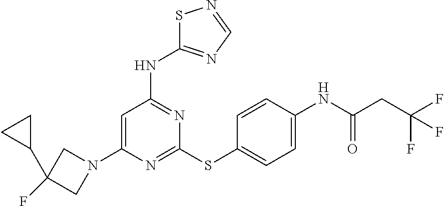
C1=C(N2CC(F)(C3CC3)C2)N=C(SC2=CC=C(NC(=O)CC(F)(F)F)C=C2)N=C1NC1=NC=NS1
